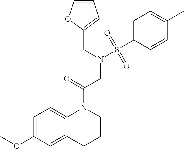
C1=C(OC)C=C2C(=C1)N(C(CN(S(=O)(=O)C1=CC=C(C)C=C1)CC1=CC=CO1)=O)CCC2
